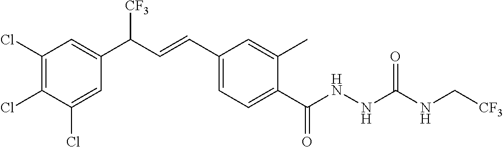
C1(Cl)=C(Cl)C(Cl)=CC(C(C=CC2=CC=C(C(NNC(NC[CF3])=O)=O)C(C)=C2)[CF3])=C1
